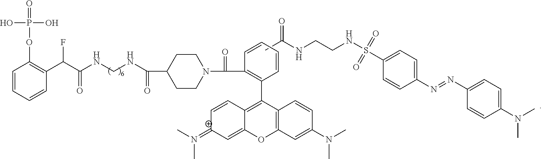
C1=CC=CC(C(C(NCNC(C2CCN(C(C3=C(C4=C5C(=C[C+](=N(C)C)C=C5)OC5=C4C=CC(N(C)C)=C5)C=CC=C3)=O)CC2)=O)=O)F)=C1OP(=O)(O)O.CC(NCCNS(C1=CC=C(N=NC2=CC=C(N(C)C)C=C2)C=C1)(=O)=O)=O
